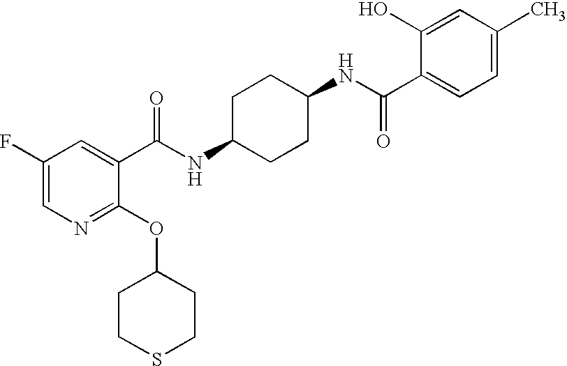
C1CC(NC(=O)C2=CC(F)=CN=C2OC2CCSCC2)CCC1NC(=O)C1=CC=C(C)C=C1O
